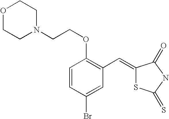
C1=CC(Br)=CC(C=C2SC(=S)NC2=O)=C1OCCN1CCOCC1
